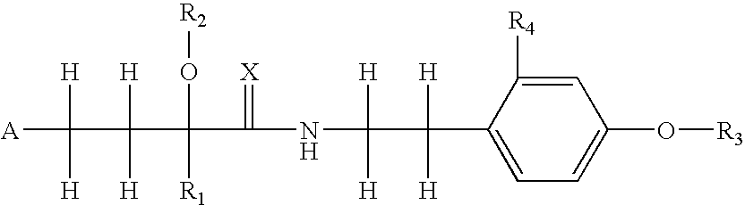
C1=C(C(C([H])([H])NC(=[X])C(O[R2])([R1])C([H])([H])C([H])([H])[A])([H])[H])C([R4])=CC(O[R3])=C1
